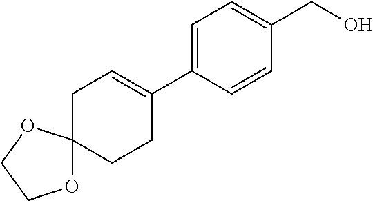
C1=C(C2=CCC3(CC2)OCCO3)C=CC(CO)=C1
